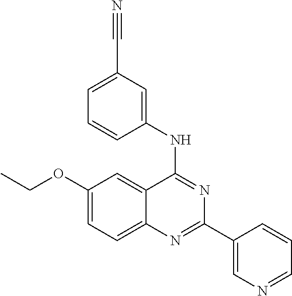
C1(OCC)=CC=C2C(=C1)C(NC1=CC(C#N)=CC=C1)=NC(C1=CN=CC=C1)=N2
